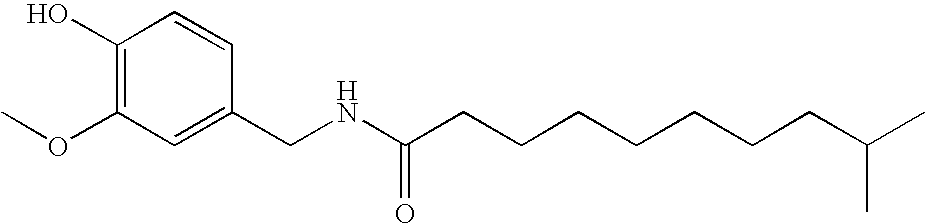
C1(O)=C(OC)C=C(CNC(CCCCCCCC(C)C)=O)C=C1
